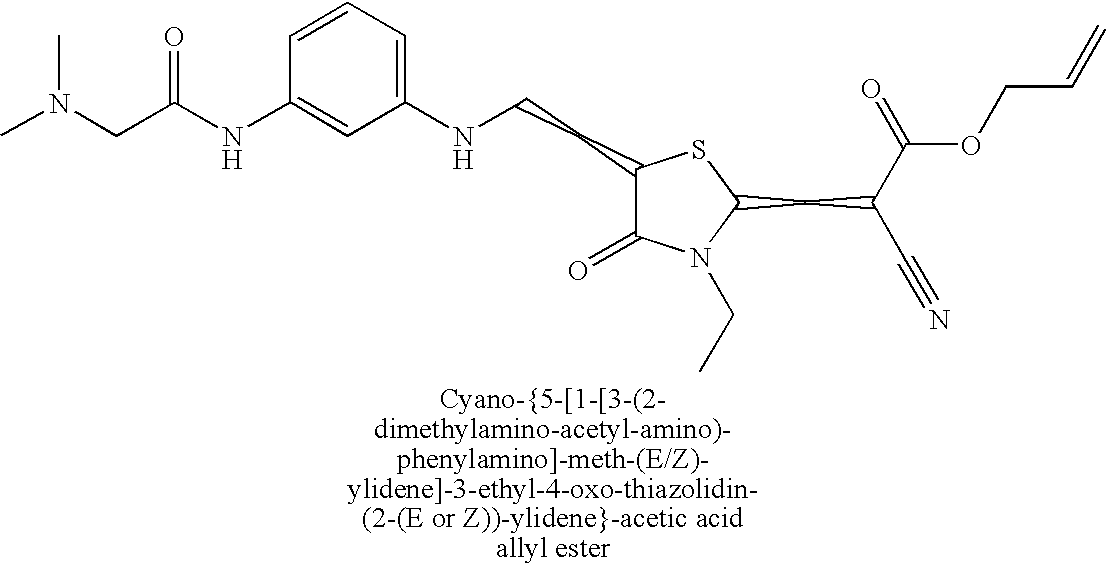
C1(CCNC2=CC=CC(NC(CN(C)C)=O)=C2)C(=O)N(CC)C(CC(C(=O)OCC=C)C#N)S1
